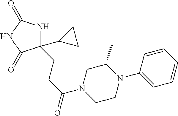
C1(C2CC2)(CCC(=O)N2CCN(C3=CC=CC=C3)C(C)C2)NC(=O)NC1=O
